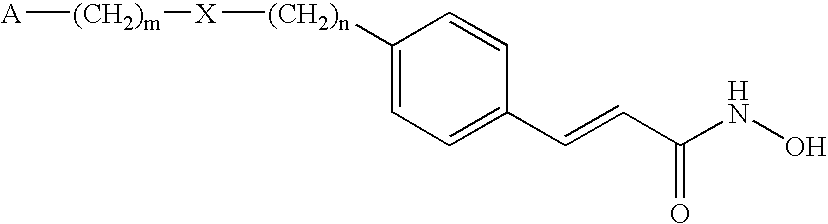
[A][(CH2)m][X][(CH2)n]C1=CC=C(C=CC(NO)=O)C=C1
